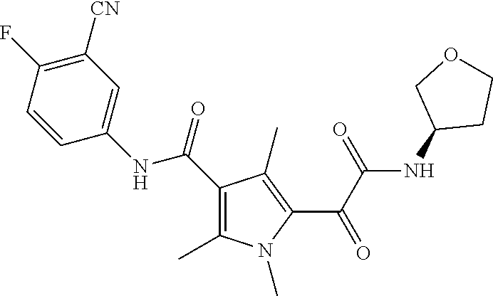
C1(C(=O)NC2=CC([CN])=C(F)C=C2)=C(C)N(C)C(C(C(=O)NC2CCOC2)=O)=C1C
